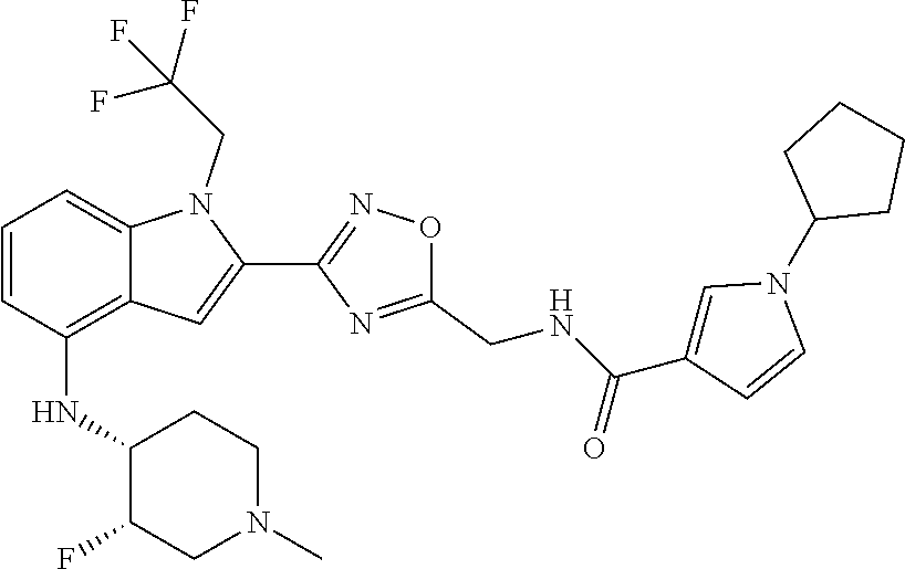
C1=CC(NC2C(F)CN(C)CC2)=C2C(=C1)N(CC(F)(F)F)C(C1=NOC(CNC(C3=CN(C4CCCC4)C=C3)=O)=N1)=C2
